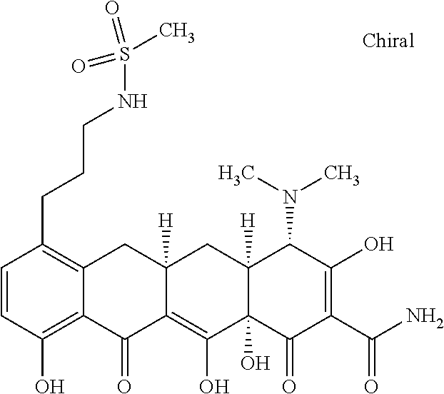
C1=CC(O)=C2C(=C1CCCNS(=O)(=O)C)CC1([H])C(=C(O)C3(O)C([H])(C1)C(N(C)C)C(O)=C(C(N)=O)C3=O)C2=O
